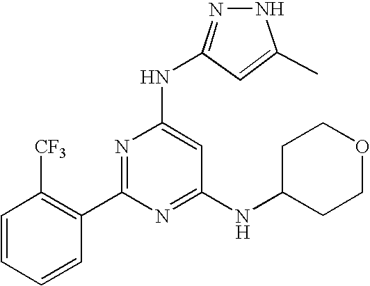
C1=CC=CC(C2=NC(NC3=NNC(C)=C3)=CC(NC3CCOCC3)=N2)=C1[CF3].[H]
